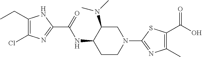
C1(CC)=C(Cl)N=C(C(=O)NC2CCN(C3=NC(C)=C(C(O)=O)S3)CC2N(C)C)N1
